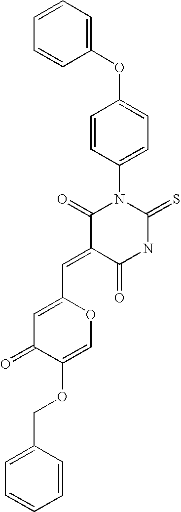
C1(OC2=CC=C(N3C(=O)C(=CC4=CC(=O)C(OCC5=CC=CC=C5)=CO4)C(=O)NC3=S)C=C2)=CC=CC=C1
